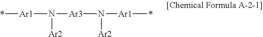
*[Ar1]N([Ar2])[Ar3]N([Ar2])[Ar1]*
